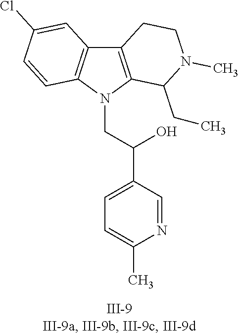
N1(CC(C2=CC=C(C)N=C2)O)C2=C(C3=C1C=CC(Cl)=C3)CCN(C)C2CC
